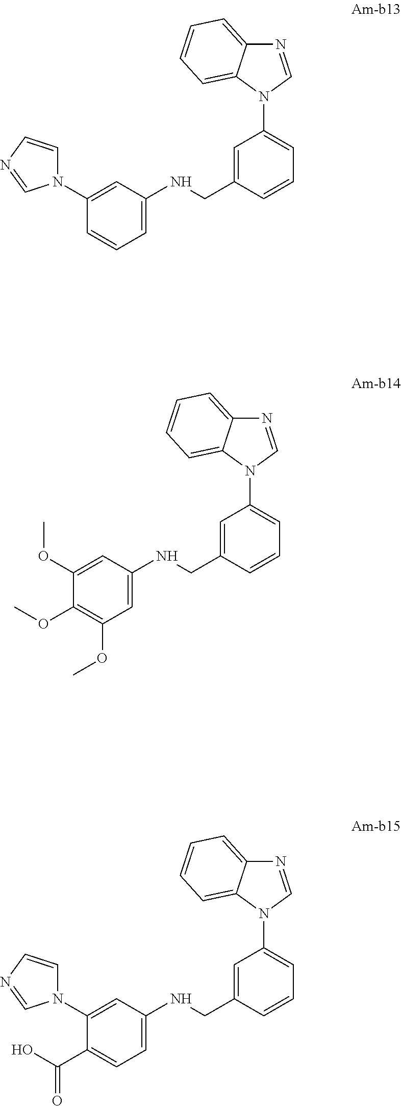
C1(N2C=CN=C2)=CC(NCC2=CC(N3C=NC4=CC=CC=C34)=CC=C2)=CC=C1.C1(OC)=CC(NCC2=CC(N3C=NC4=CC=CC=C34)=CC=C2)=CC(OC)=C1OC.C1(N2C=CN=C2)=CC(NCC2=CC(N3C=NC4=CC=CC=C34)=CC=C2)=CC=C1C(O)=O
